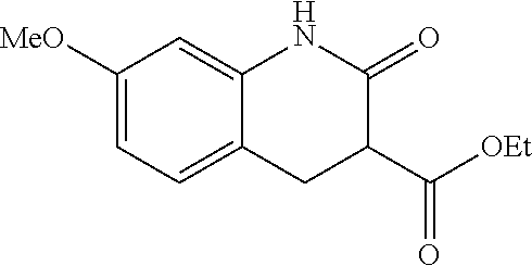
C1([MeO])=CC=C2C(=C1)NC(=O)C(C([OEt])=O)C2
